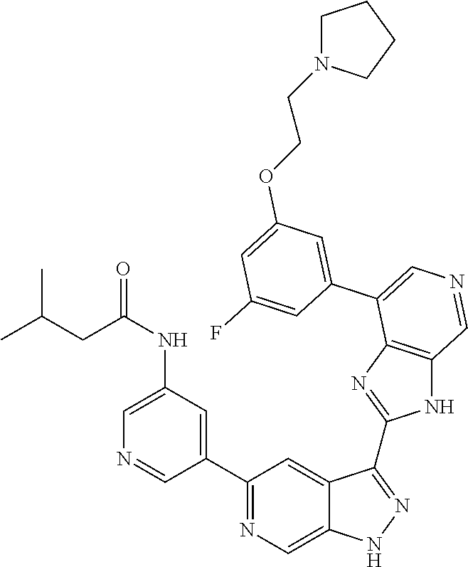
C1(C2=NC=C3C(=C2)C(C2=NC4=C(N2)C=NC=C4C2=CC(OCCN4CCCC4)=CC(F)=C2)=NN3)=CC(NC(CC(C)C)=O)=CN=C1
